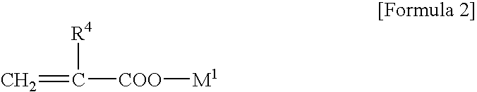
C=C([R4])[COO][M1]
